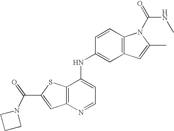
C12=C(C(NC3=CC4=C(C=C3)N(C(=O)NC)C(C)=C4)=CC=N1)SC(C(=O)N1CCC1)=C2
